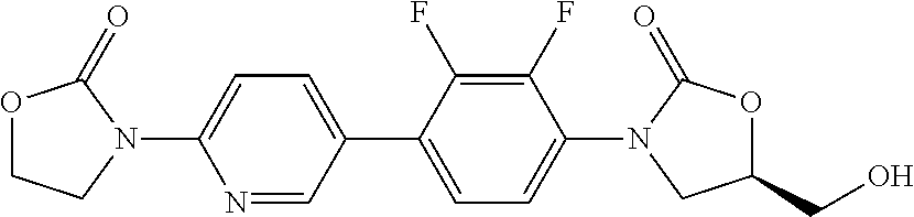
O1CCN(C2=CC=C(C3=CC=C(N4CC(CO)OC4=O)C(F)=C3F)C=N2)C1=O
